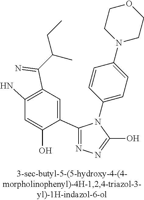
N1=C(C2=CC(C(=N)C(CC)C)=C(N)C=C2O)N(C2=CC=C(N3CCOCC3)C=C2)C(O)=N1
